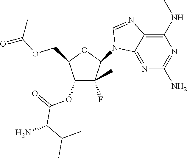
C1(N2C3=NC(N)=NC(NC)=C3N=C2)C(F)(C)C(OC(=O)C(C(C)C)N)C(COC(=O)C)O1
